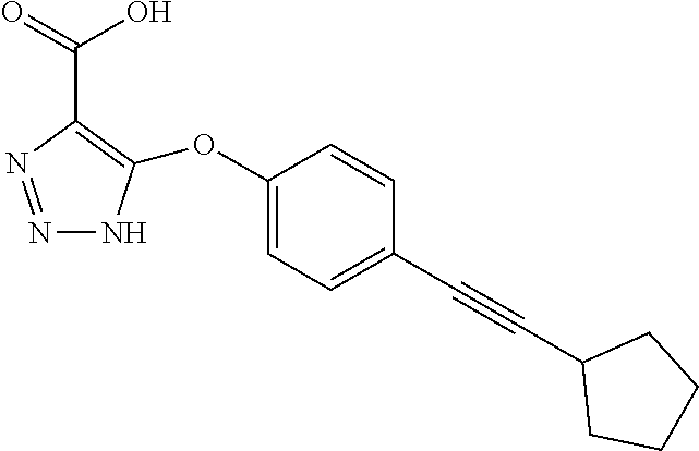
N1=NC(C(O)=O)=C(OC2=CC=C(C#CC3CCCC3)C=C2)N1
